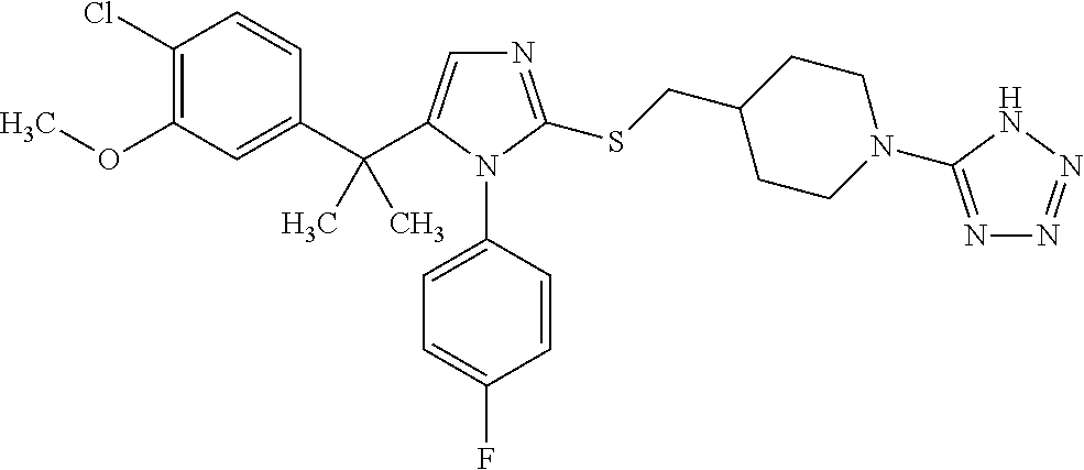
C1(C(C)(C)C2=CN=C(SCC3CCN(C4=NN=NN4)CC3)N2C2=CC=C(F)C=C2)=CC(OC)=C(Cl)C=C1
